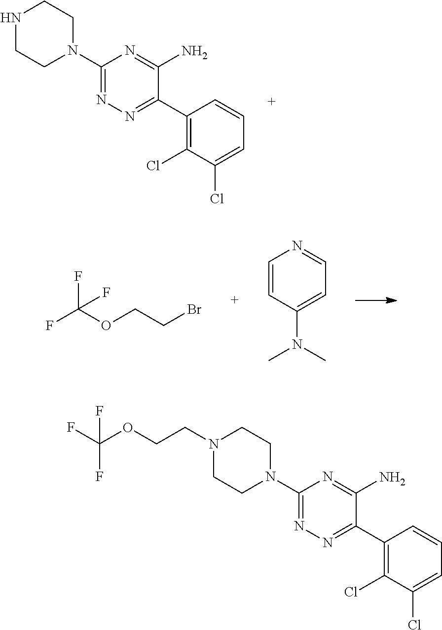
C1(N2CCNCC2)=NN=C(C2=C(Cl)C(Cl)=CC=C2)C(N)=N1.C1=CC(N(C)C)=CC=N1.FC(OCCBr)(F)F.C1(N2CCN(CCOC(F)(F)F)CC2)=NN=C(C2=C(Cl)C(Cl)=CC=C2)C(N)=N1
